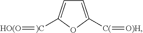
C1=C([C(]=[O)H])OC([)C]=[HO(O])=C1
